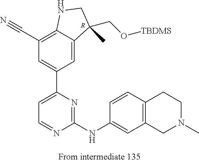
[R].C1(C#N)=C2C(=CC(C3=CC=NC(NC4=CC5=C(C=C4)CCN(C)C5)=N3)=C1)C(C)(CO[TBDMS])CN2
